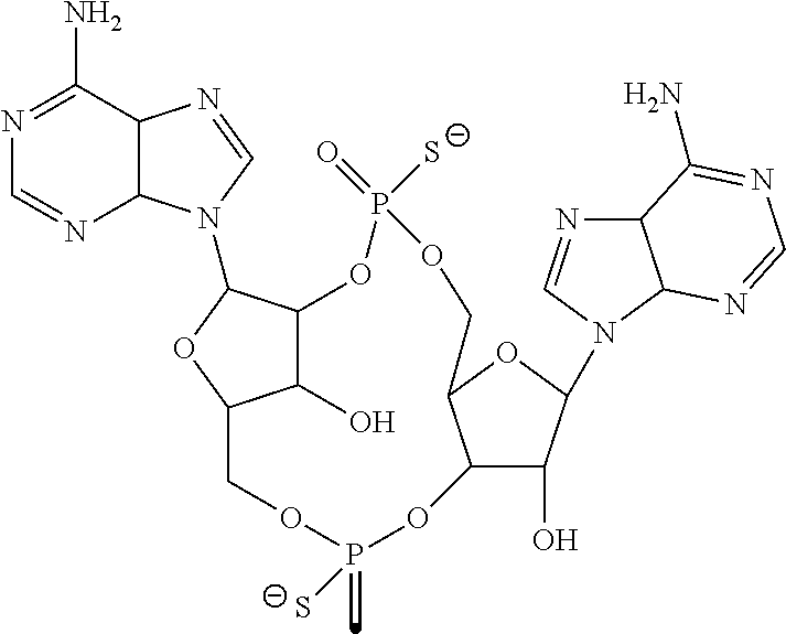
N1=C(N)C2C(N=C1)N(C1C3C(O)C(O1)COP([S-])(=C)OC1C(O)C(N4C=NC5C4N=CN=C5N)OC1COP([S-])(=O)O3)C=N2
